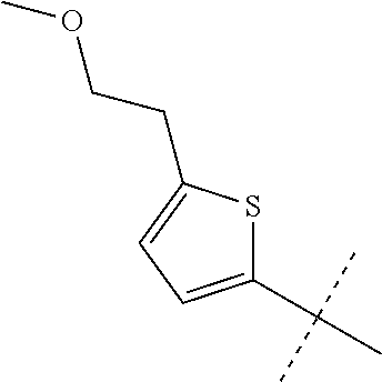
C1(C(C)(C)C)=CC=C(CCOC)S1
